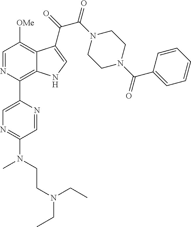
C1(C2=C3C(=C([OMe])C=N2)C(C(=O)C(N2CCN(C(C4=CC=CC=C4)=O)CC2)=O)=CN3)=CN=C(N(C)CCN(CC)CC)C=N1
